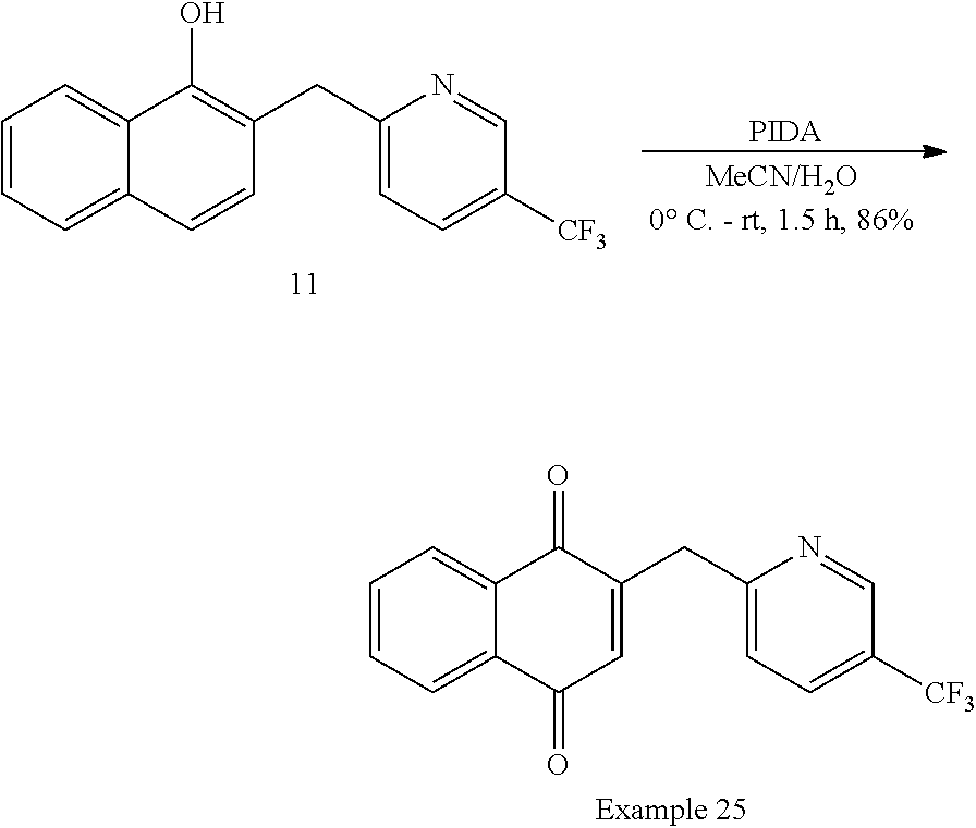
C1=CC=C2C(=C1)C(O)=C(CC1=CC=C([CF3])C=N1)C=C2.[PIDA].C1=CC=C2C(=C1)C(=O)C(CC1=CC=C([CF3])C=N1)=CC2=O
